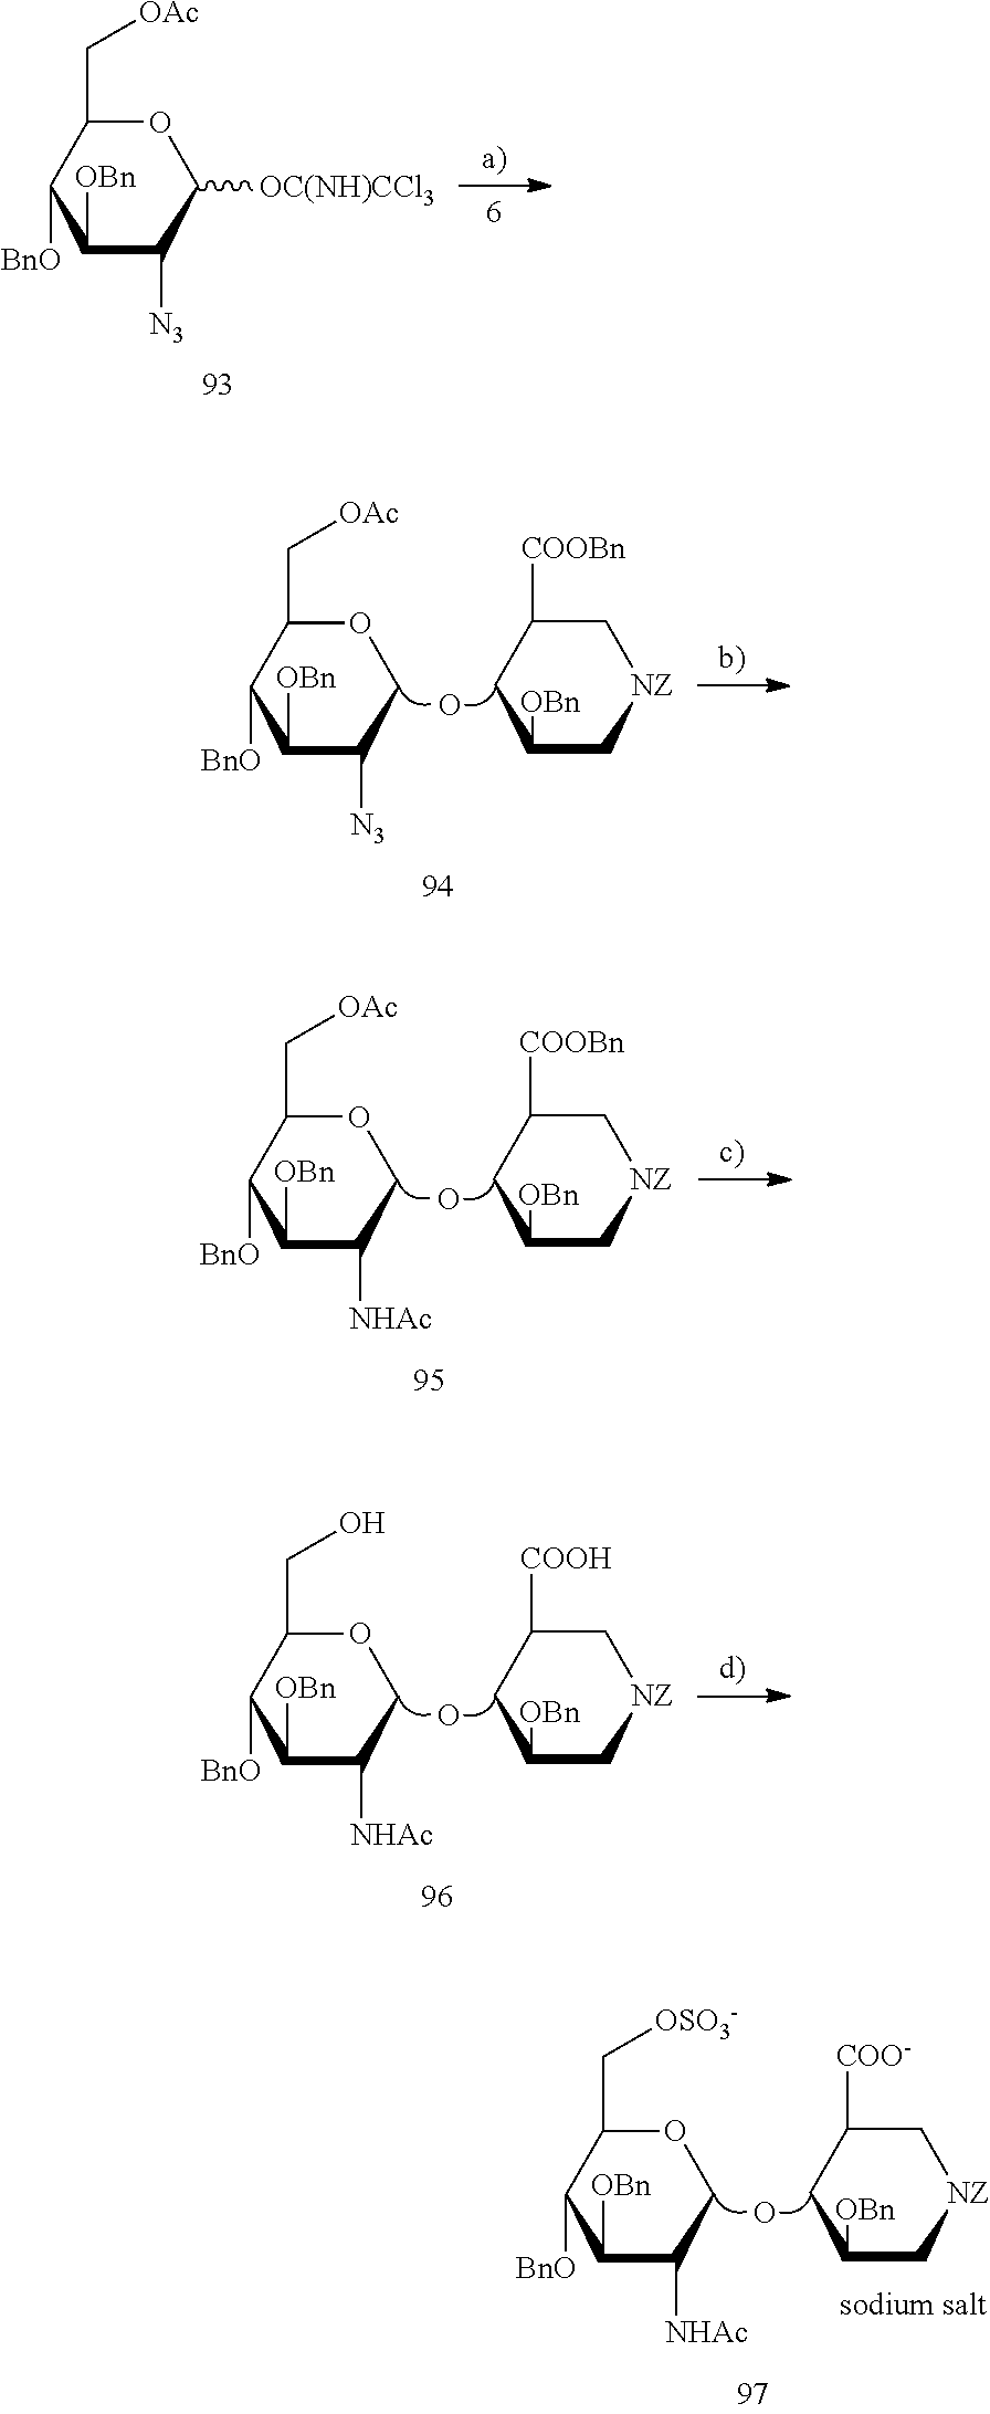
C1([BnO])C([OBn])C([NHAc])COC1C[OSO3-].C1[NZ]CC([OBn])CC1[COO-].O.C1([BnO])C([OBn])C([N3])C([OC(NH)CCl3])OC1C[OAc].C1([BnO])C([OBn])C([N3])COC1C[OAc].C1[NZ]CC([OBn])CC1[COOBn].O.C1([BnO])C([OBn])C([NHAc])COC1C[OAc].C1[NZ]CC([OBn])CC1[COOBn].O.C1([BnO])C([OBn])C([NHAc])COC1CO.C1[NZ]CC([OBn])CC1[COOH].O
